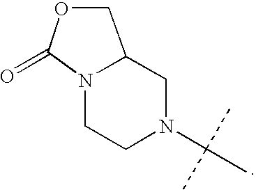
C1CN(C(C)(C)C)CC2COC(=O)N12
